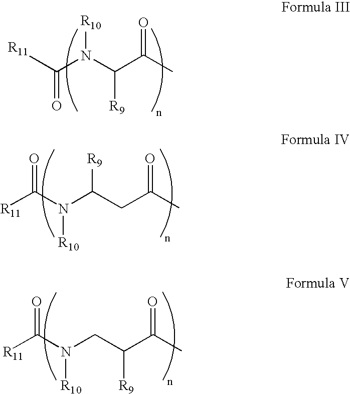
[R11]C(N(C([R9])C(C)=O)[R10])=O.[R11]C(N([R10])C(CC(C)=O)[R9])=O.[R11]C(N([R10])CC(C(C)=O)[R9])=O
